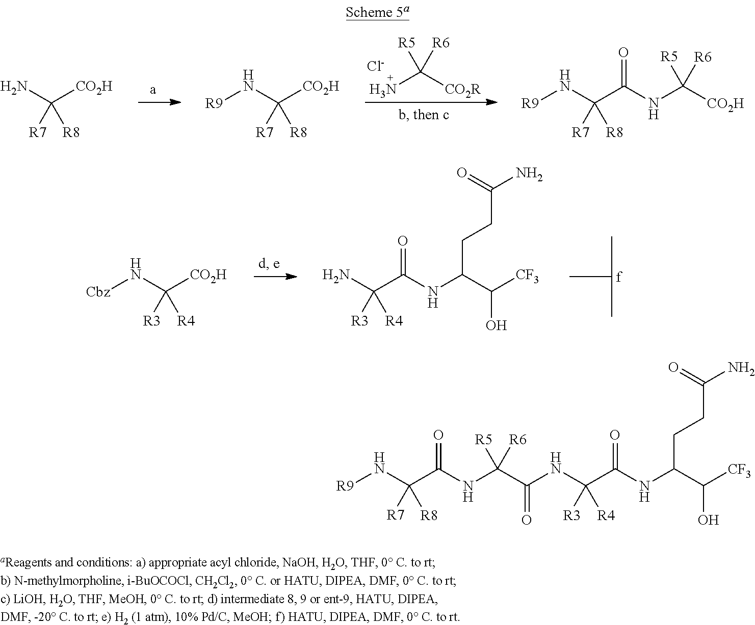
NC([CO2R])([R5])[R6].[Cl-].NC([CO2H])([R7])[R8].N(C([CO2H])([R7])[R8])[R9].N(C(C(NC([CO2H])([R5])[R6])=O)([R7])[R8])[R9].N(C(C(NC(C(NC(C([CF3])O)CCC(N)=O)=O)([R3])[R4])=O)([R5])[R6])C(C(N[R9])([R7])[R8])=O.NC(C(NC(C([CF3])O)CCC(N)=O)=O)([R3])[R4].N(C([CO2H])([R3])[R4])[Cbz]
